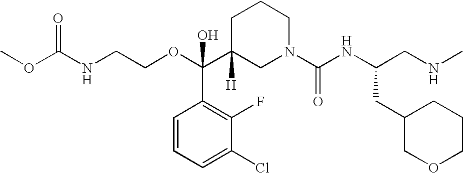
O=C(NCCOC(C1([H])CN(C(NC(CNC)CC2COCCC2)=O)CCC1)(C1=C(F)C(Cl)=CC=C1)O)OC
